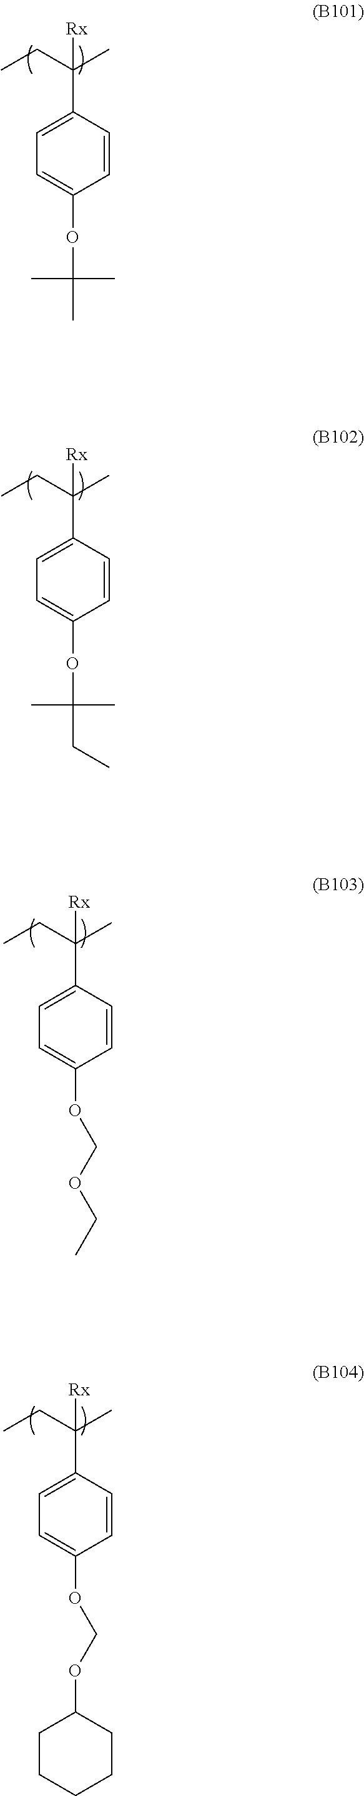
CCC(C)([Rx])C1=CC=C(OC(C)(C)C)C=C1.CCC(C)([Rx])C1=CC=C(OC(CC)(C)C)C=C1.CCC(C)([Rx])C1=CC=C(OCOCC)C=C1.CCC(C)([Rx])C1=CC=C(OCOC2CCCCC2)C=C1
